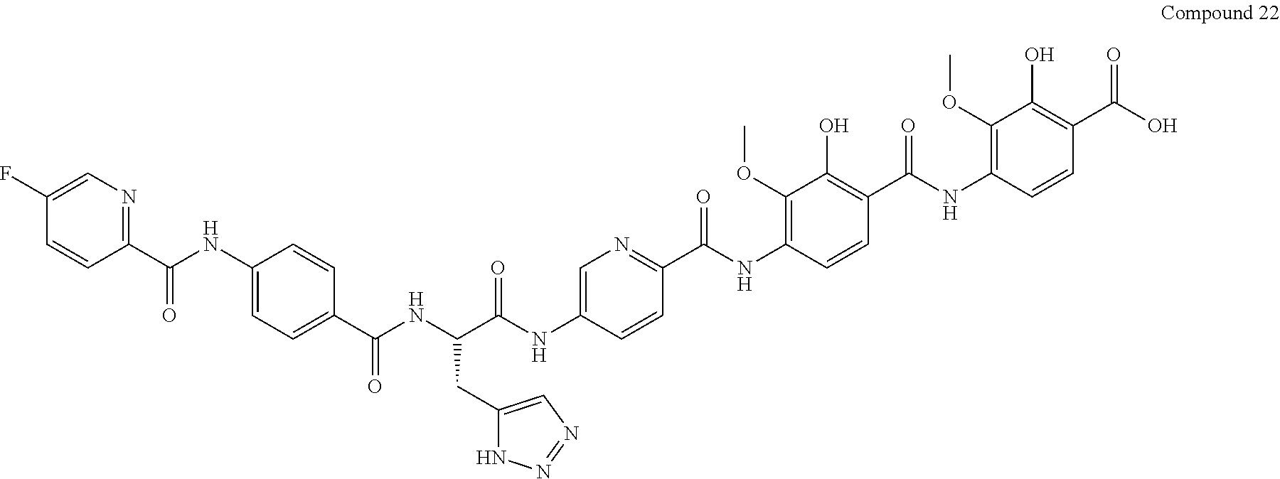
C1(CC(C(NC2=CN=C(C(NC3=C(OC)C(O)=C(C(NC4=C(OC)C(O)=C(C(=O)O)C=C4)=O)C=C3)=O)C=C2)=O)NC(C2=CC=C(NC(C3=NC=C(F)C=C3)=O)C=C2)=O)=CN=NN1
